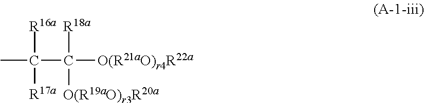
[R16a]C(C([O(R19aO)r3R20a])([R18a])[O(R21aO)r4R22a])([R17a])C
